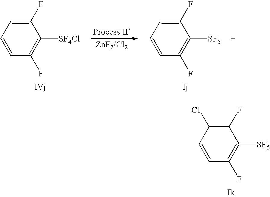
[ZnF2/Cl2].C1=CC(F)=C([SF4Cl])C(F)=C1.C1=CC(F)=C([SF5])C(F)=C1.C1=CC(F)=C([SF5])C(F)=C1Cl
